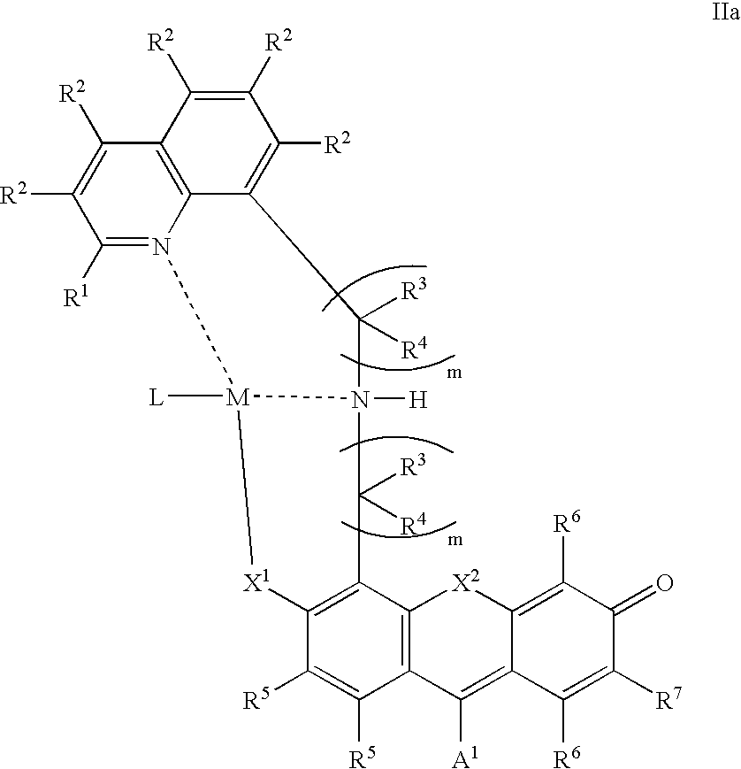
C12=C(C3=C(C([R5])=C1[R5])[X1][M]1([L])N([H])(C3([R4])[R3])C([R3])([R4])C3=C([R2])C([R2])=C([R2])C4=C3N1=C([R1])C([R2])=C4[R2])[X2]C1=C([R6])C(=O)C([R7])=C([R6])C1=C2[A1]
